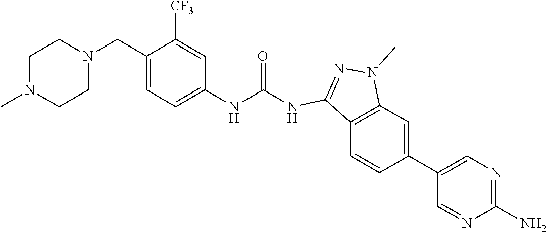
C1N(C)CCN(CC2=CC=C(NC(=O)NC3=NN(C)C4=C3C=CC(C3=CN=C(N)N=C3)=C4)C=C2[CF3])C1
